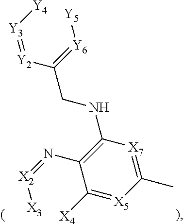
C1(N=[X2][X3])=C(NCC(=[Y6][Y5])[Y2]=[Y3][Y4])[X7]=C(C)[X5]=C1[X4]
